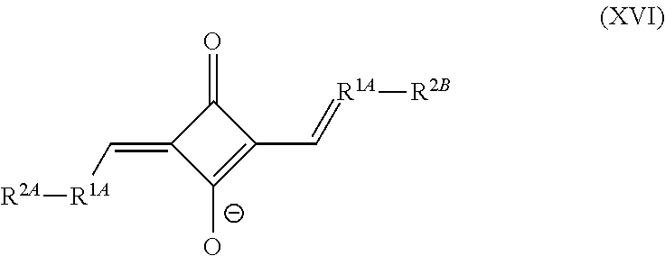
C1([O-])=C(C=[R1A][R2B])C(=O)C1=C[R1A][R2A]
